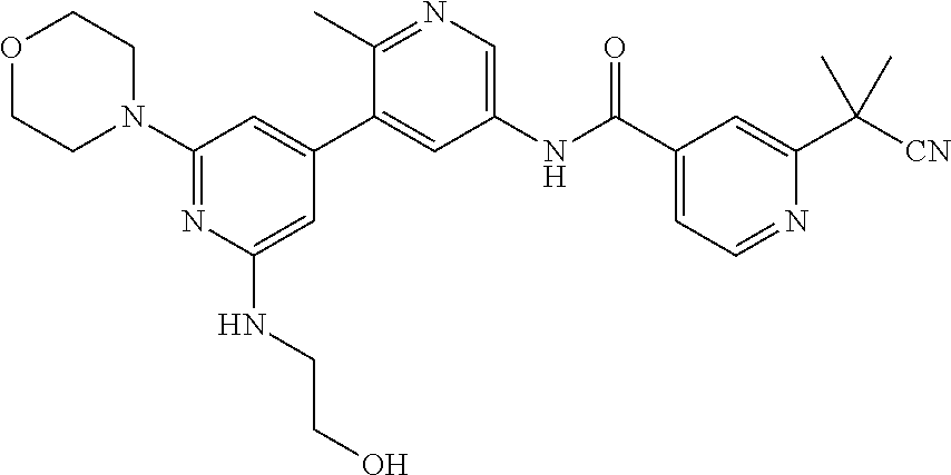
O1CCN(C2=NC(NCCO)=CC(C3=CC(NC(C4=CC=NC(C([CN])(C)C)=C4)=O)=CN=C3C)=C2)CC1
